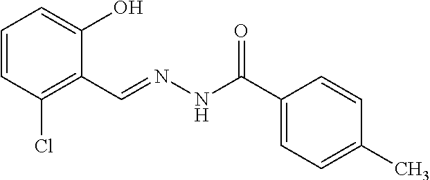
C1=CC(Cl)=C(C=NNC(C2=CC=C(C)C=C2)=O)C(O)=C1
